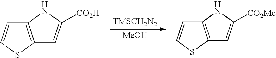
C12=C(SC=C1)C=C([CO2H])N2.[MeOH].C12=C(SC=C1)C=C([CO2Me])N2
